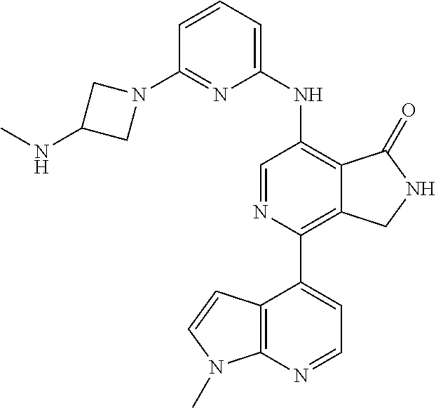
C1=CC=C(NC2=C3C(=C(C4=CC=NC5=C4C=CN5C)N=C2)CNC3=O)N=C1N1CC(NC)C1
